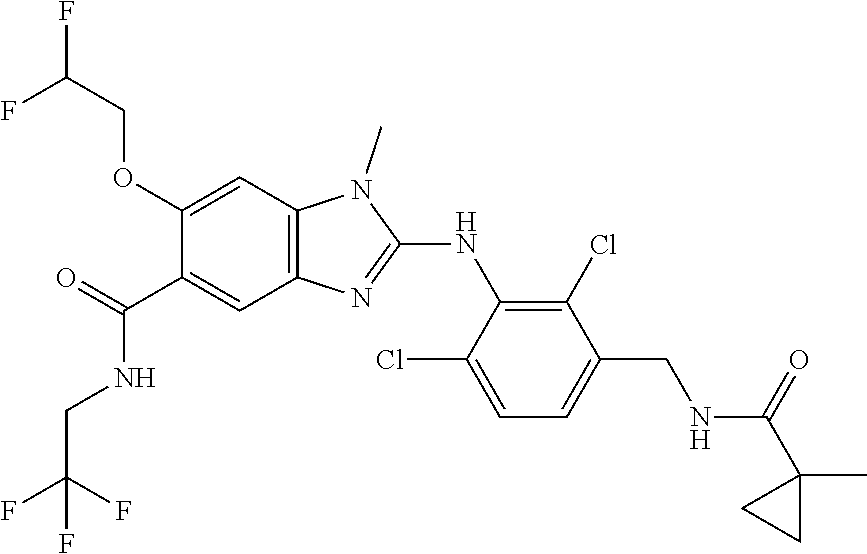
C1(OCC(F)F)=CC2=C(C=C1C(NCC(F)(F)F)=O)N=C(NC1=C(Cl)C(CNC(C3(C)CC3)=O)=CC=C1Cl)N2C
